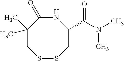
N1C(=O)C(C)(C)CSSCC1C(N(C)C)=O
